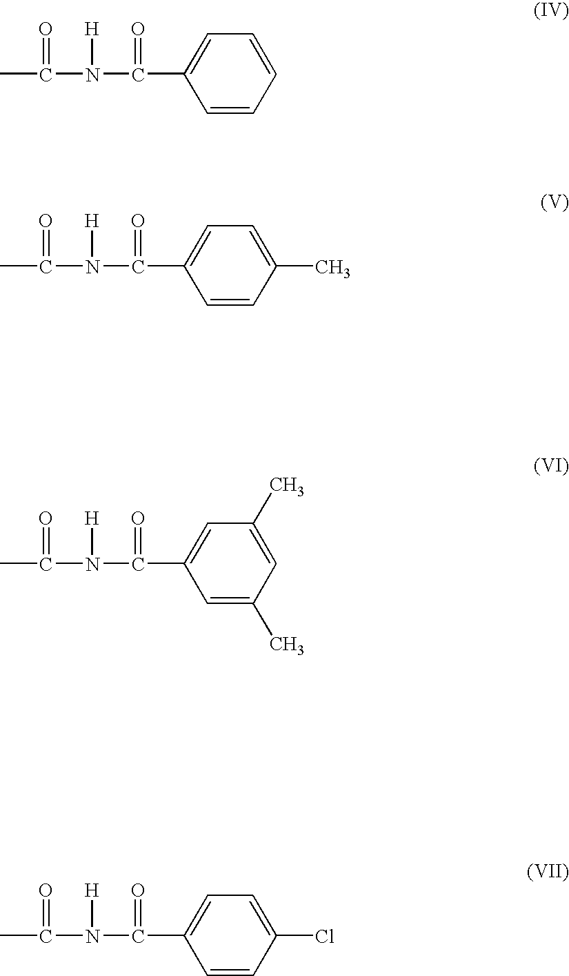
CC(N(C(C1=CC=CC=C1)=O)[H])=O.CC(N(C(C1=CC=C(C)C=C1)=O)[H])=O.CC(N(C(C1=CC(C)=CC(C)=C1)=O)[H])=O.CC(N(C(C1=CC=C(Cl)C=C1)=O)[H])=O
